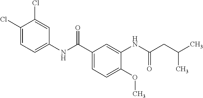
C1(Cl)=CC=C(NC(C2=CC=C(OC)C(NC(CC(C)C)=O)=C2)=O)C=C1Cl
